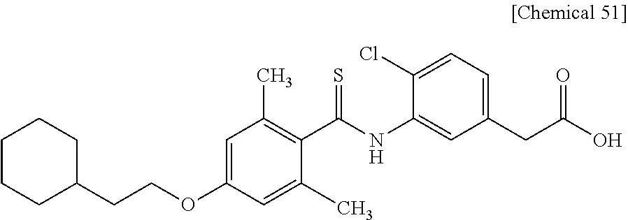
C1=C(OCCC2CCCCC2)C=C(C)C(C(NC2=CC(CC(O)=O)=CC=C2Cl)=S)=C1C
